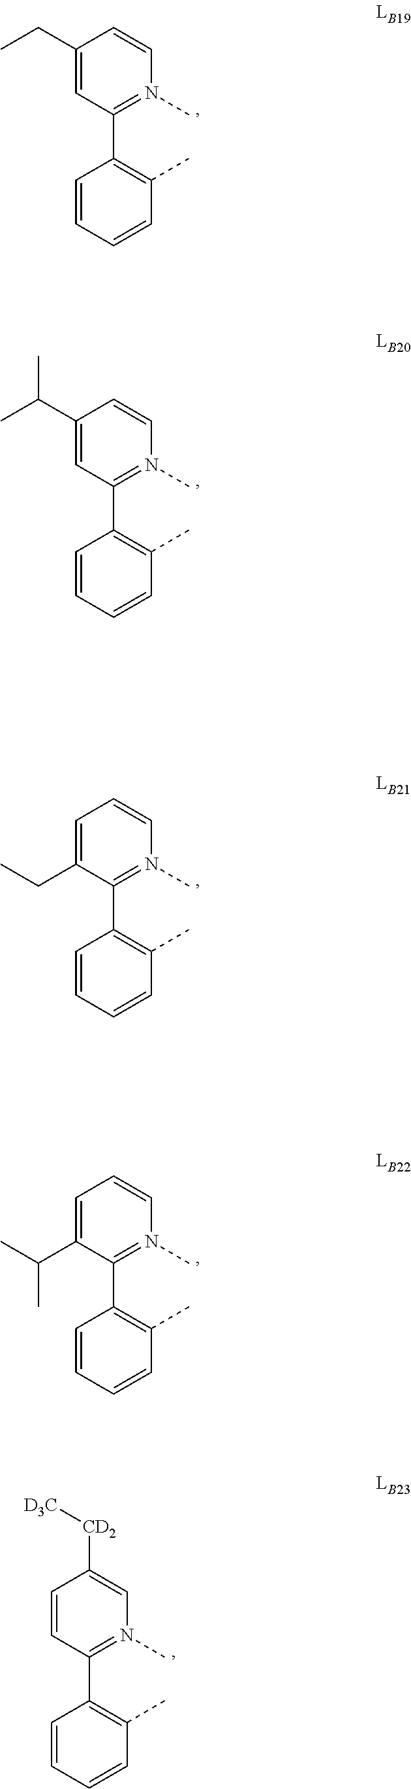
C1(CC)=CC(C2=C(C)C=CC=C2)=N(C)C=C1.C1(C(C)C)=CC(C2=C(C)C=CC=C2)=N(C)C=C1.C1=C(CC)C(C2=C(C)C=CC=C2)=N(C)C=C1.C1=C(C(C)C)C(C2=C(C)C=CC=C2)=N(C)C=C1.C1=CC(C2=C(C)C=CC=C2)=N(C)C=C1[CD2][D3C]
